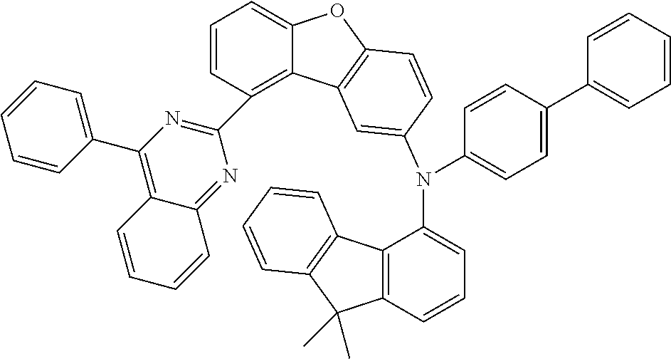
C12=C(C=CC=C1N(C1=CC=C(C3=CC=CC=C3)C=C1)C1=CC3=C(OC4=CC=CC(C5=NC(C6=CC=CC=C6)=C6C(=N5)C=CC=C6)=C43)C=C1)C(C)(C)C1=C2C=CC=C1
